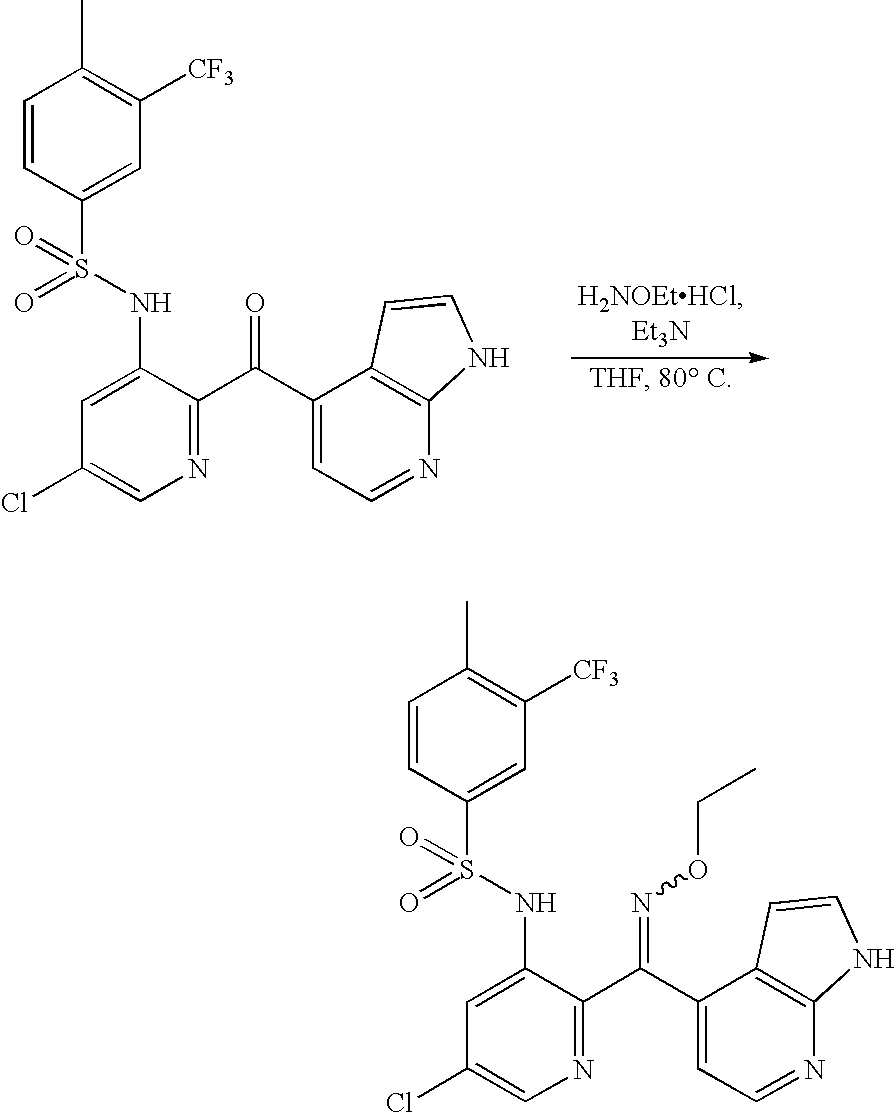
C1=CC(S(NC2=CC(Cl)=CN=C2C(C2=CC=NC3=C2C=CN3)=O)(=O)=O)=CC([CF3])=C1C.C1=CC(S(NC2=CC(Cl)=CN=C2C(C2=CC=NC3=C2C=CN3)=NOCC)(=O)=O)=CC([CF3])=C1C
